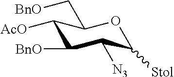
C1([AcO])C([BnO])C([N3])C([Stol])OC1C[BnO]
